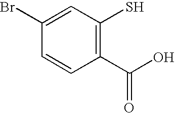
C1=CC(C(O)=O)=C(S)C=C1Br
